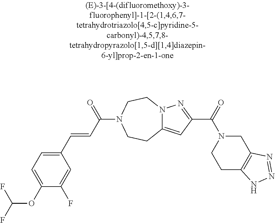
C(OC1=CC=C(C=CC(=O)N2CCN3C(=CC(C(N4CCC5=C(C4)N=NN5)=O)=N3)CC2)C=C1F)(F)F
